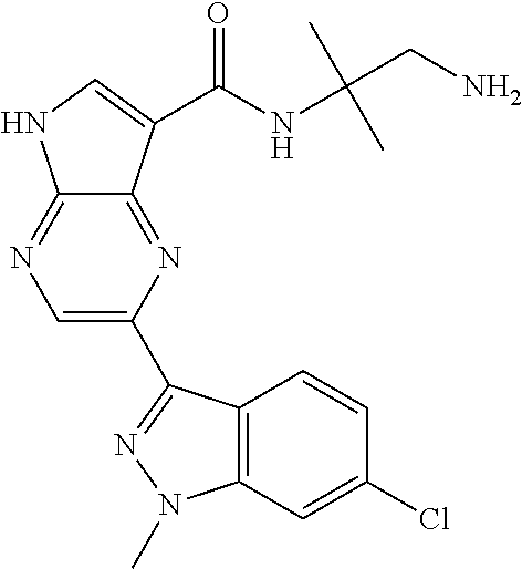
C12=NC=C(C3=NN(C)C4=C3C=CC(Cl)=C4)N=C1C(C(NC(CN)(C)C)=O)=CN2
